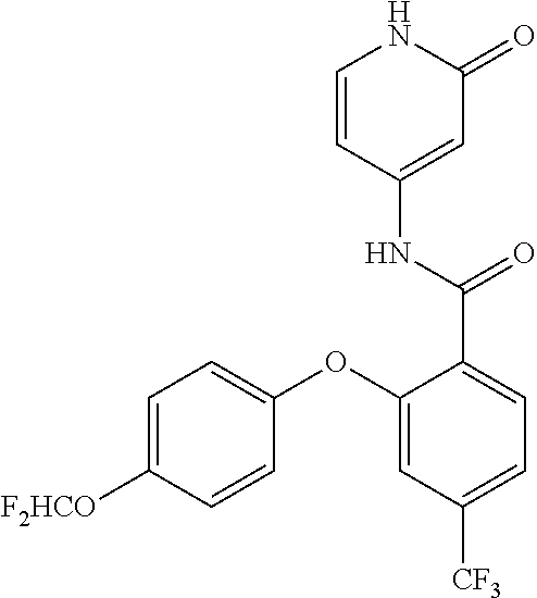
C1=CC(NC(=O)C2=CC=C([CF3])C=C2OC2=CC=C([F2HCO])C=C2)=CC(=O)N1
